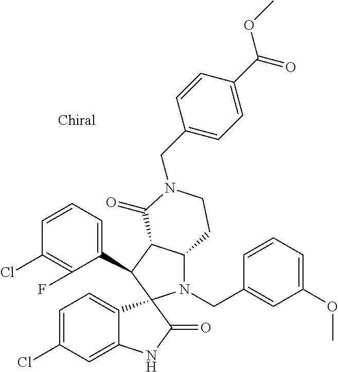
C1(C2C3C(N(CC4=CC(OC)=CC=C4)C24C2=CC=C(Cl)C=C2NC4=O)CCN(CC2=CC=C(C(=O)OC)C=C2)C3=O)=CC=CC(Cl)=C1F
